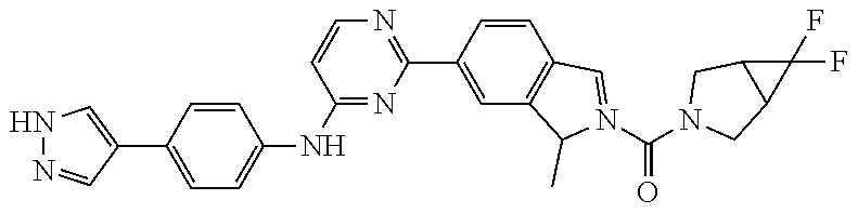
N1=C(C2=CC3=C(C=C2)C=N(C(N2CC4C(C2)C4(F)F)=O)C3C)N=C(NC2=CC=C(C3=CNN=C3)C=C2)C=C1
